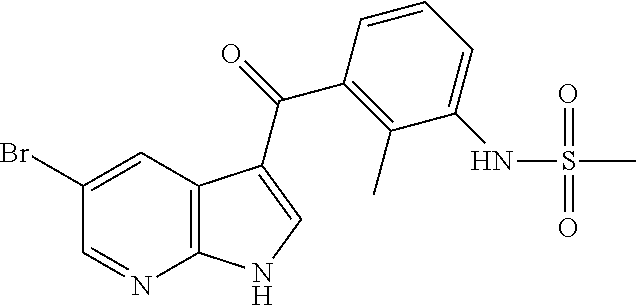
C12=C(N=CC(Br)=C1)NC=C2C(C1=C(C)C(NS(=O)(=O)C)=CC=C1)=O
